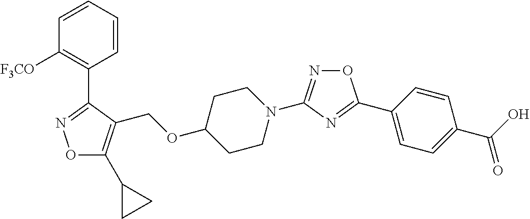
O1C(C2CC2)=C(COC2CCN(C3=NOC(C4=CC=C(C(=O)O)C=C4)=N3)CC2)C(C2=C([F3CO])C=CC=C2)=N1
